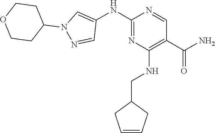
C1(C(N)=O)=C(NCC2CC=CC2)N=C(NC2=CN(C3CCOCC3)N=C2)N=C1
